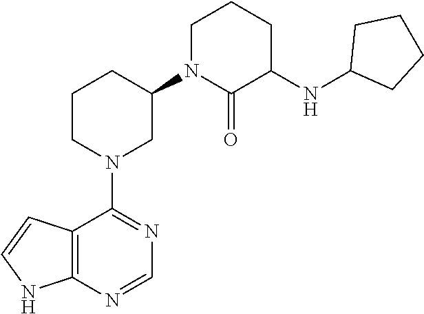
C12=C(N=CN=C1N1CC(N3C(=O)C(NC4CCCC4)CCC3)CCC1)NC=C2
